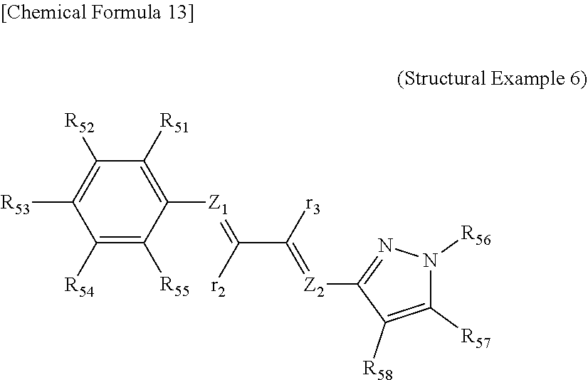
C1([R54])=C([R55])C([Z1]=C(C([r3])=[Z2]C2=NN([R56])C([R57])=C2[R58])[r2])=C([R51])C([R52])=C1[R53]
